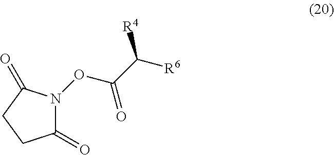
O(C(C([R6])[R4])=O)N1C(=O)CCC1=O
